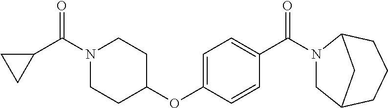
C1=C(OC2CCN(C(C3CC3)=O)CC2)C=CC(C(N2CC3CCCC2C3)=O)=C1
